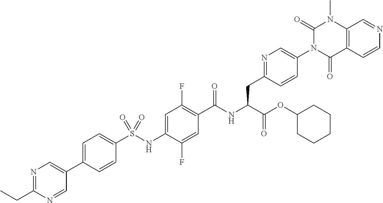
C12=C(C=CN=C1)C(=O)N(C1=CN=C(CC(C(=O)OC3CCCCC3)NC(=O)C3=C(F)C=C(NS(C4=CC=C(C5=CN=C(CC)N=C5)C=C4)(=O)=O)C(F)=C3)C=C1)C(=O)N2C
